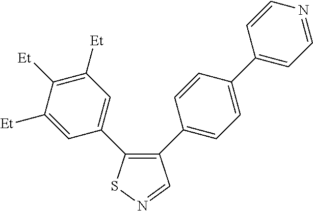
C1([Et])=CC(C2=C(C3=CC=C(C4=CC=NC=C4)C=C3)C=NS2)=CC([Et])=C1[Et]
